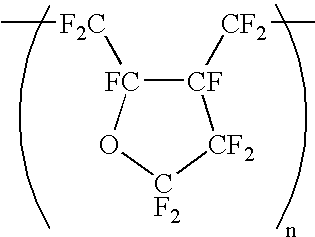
C[F2C][FC]1[CF]([CF2]C)[CF2][CF2]O1
